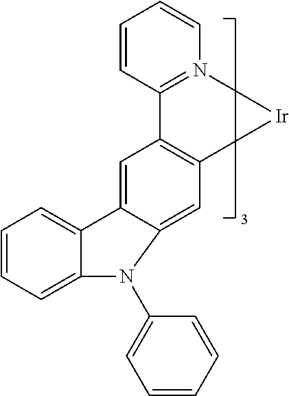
C1=CC2=N(C=C1)C[Ir]CC1=C2C=C2C(=C1)N(C1=CC=CC=C1)C1=CC=CC=C21
